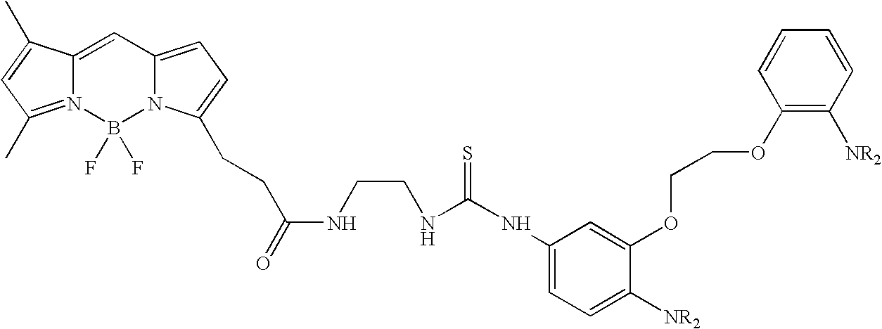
C1=C2N(=C(C)C=C2C)B(F)(F)N2C1=CC=C2CCC(NCCNC(NC1=CC=C([NR2])C(OCCOC2=C([NR2])C=CC=C2)=C1)=S)=O
